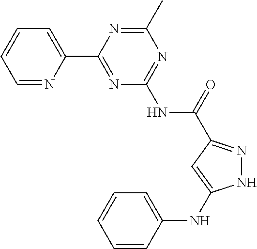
C1=NC(C2=NC(NC(=O)C3=NNC(NC4=CC=CC=C4)=C3)=NC(C)=N2)=CC=C1
